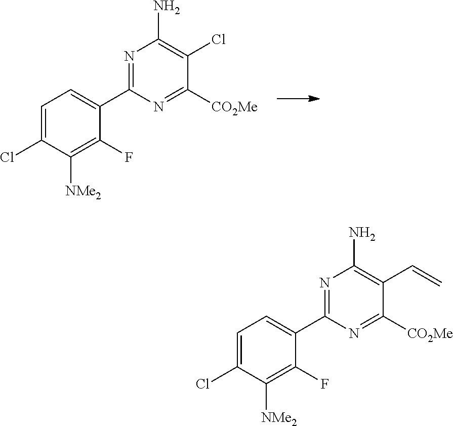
N1=C(C2=CC=C(Cl)C([NMe2])=C2F)N=C([CO2Me])C(Cl)=C1N.N1=C(C2=CC=C(Cl)C([NMe2])=C2F)N=C([CO2Me])C(C=C)=C1N
